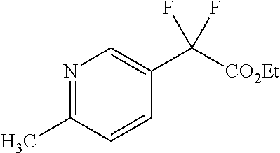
N1=C(C)C=CC(C([CO2Et])(F)F)=C1
